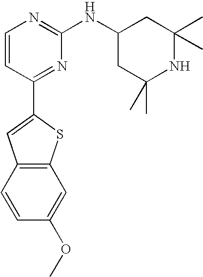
C1=CC(C2=CC3=C(S2)C=C(OC)C=C3)=NC(NC2CC(C)(C)NC(C)(C)C2)=N1
